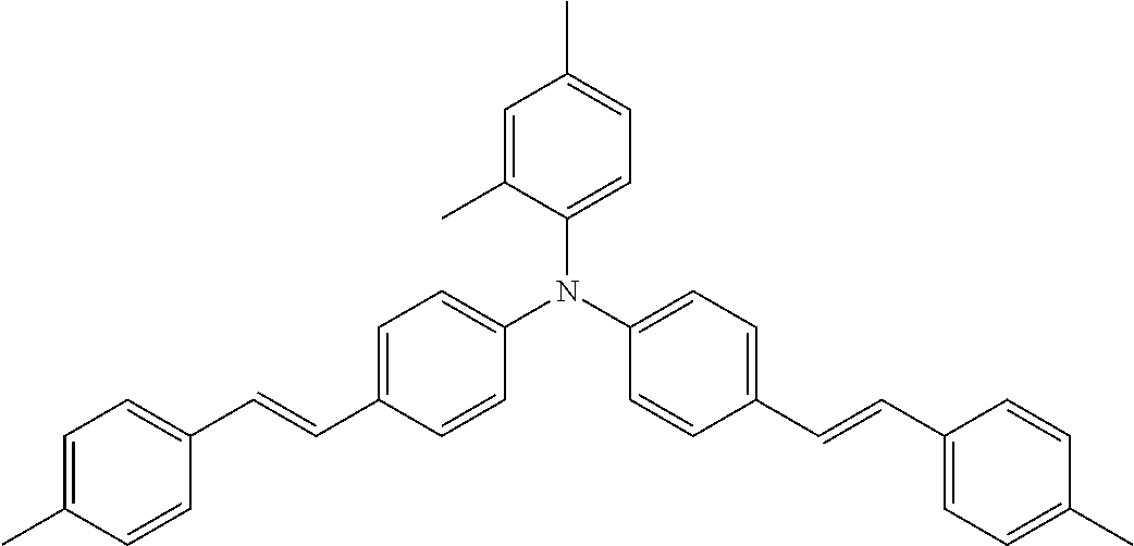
C1=C(C)C=CC(C=CC2=CC=C(N(C3=CC=C(C=CC4=CC=C(C)C=C4)C=C3)C3=CC=C(C)C=C3C)C=C2)=C1
